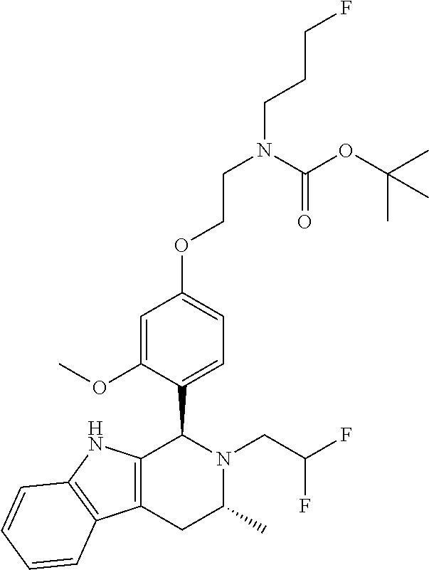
C1=C(OC)C(C2C3=C(CC(C)N2CC(F)F)C2=C(N3)C=CC=C2)=CC=C1OCCN(CCCF)C(OC(C)(C)C)=O
